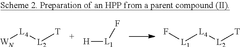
F[L1][L4][L2][T].[WN][L4][L2][T].[H][L1]F
